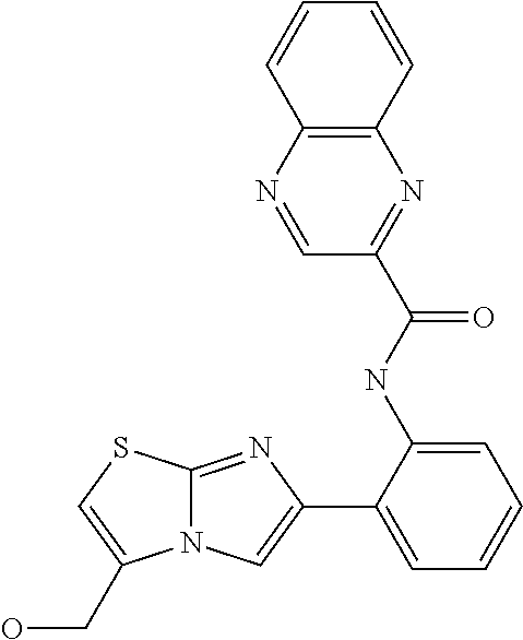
C1(NC(=O)C2=NC3=C(N=C2)C=CC=C3)=CC=CC=C1C1=CN2C(=N1)SC=C2CO
